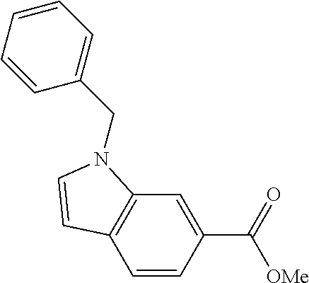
C1=CC(C([OMe])=O)=CC2=C1C=CN2CC1=CC=CC=C1
